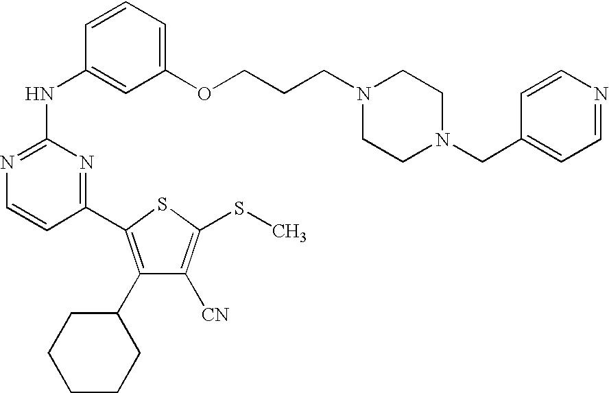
C1(NC2=CC(OCCCN3CCN(CC4=CC=NC=C4)CC3)=CC=C2)=NC=CC(C2=C(C3CCCCC3)C([CN])=C(SC)S2)=N1
